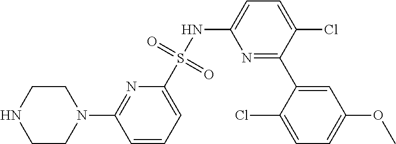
N1=C(C2=CC(OC)=CC=C2Cl)C(Cl)=CC=C1NS(C1=CC=CC(N2CCNCC2)=N1)(=O)=O
